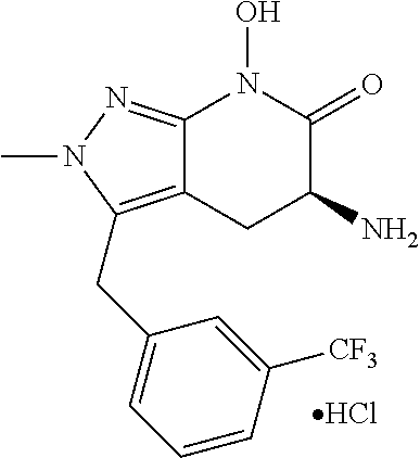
Cl.N1(C)C(CC2=CC=CC([CF3])=C2)=C2C(=N1)N(O)C(=O)C(N)C2
